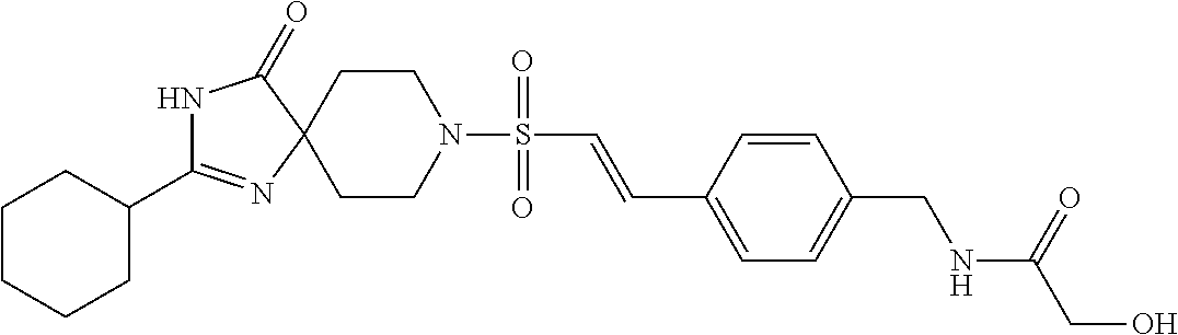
C1CN(S(C=CC2=CC=C(CNC(CO)=O)C=C2)(=O)=O)CCC12N=C(C1CCCCC1)NC2=O
